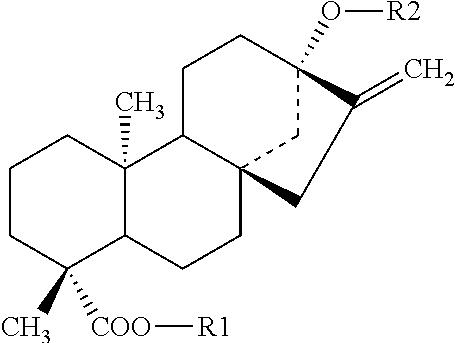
C1CC(C)([COO][R1])C2C(C)(C1)C1C3(CC2)CC(O[R2])(CC1)C(=C)C3
